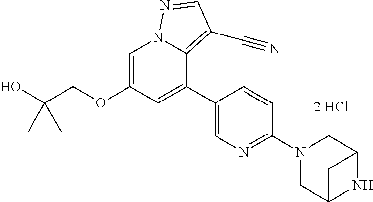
C1=C(OCC(O)(C)C)C=C(C2=CN=C(N3CC4NC(C3)C4)C=C2)C2=C(C#N)C=NN12
